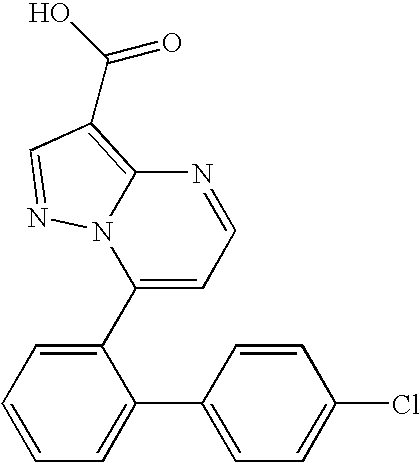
C12=C(C(O)=O)C=NN1C(C1=CC=CC=C1C1=CC=C(Cl)C=C1)=CC=N2
